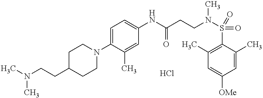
C1(C)=C(S(N(CCC(NC2=CC=C(N3CCC(CCN(C)C)CC3)C(C)=C2)=O)C)(=O)=O)C(C)=CC([OMe])=C1.Cl
